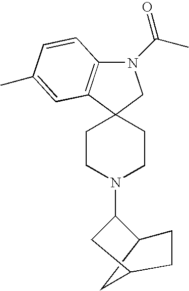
N1(C(C)=O)C2=C(C3(C1)CCN(C1C4CCC(C4)C1)CC3)C=C(C)C=C2
